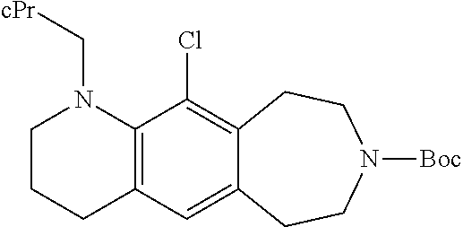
C12=C(C(Cl)=C3C(=C1)CCN([Boc])CC3)N(C[cPr])CCC2
